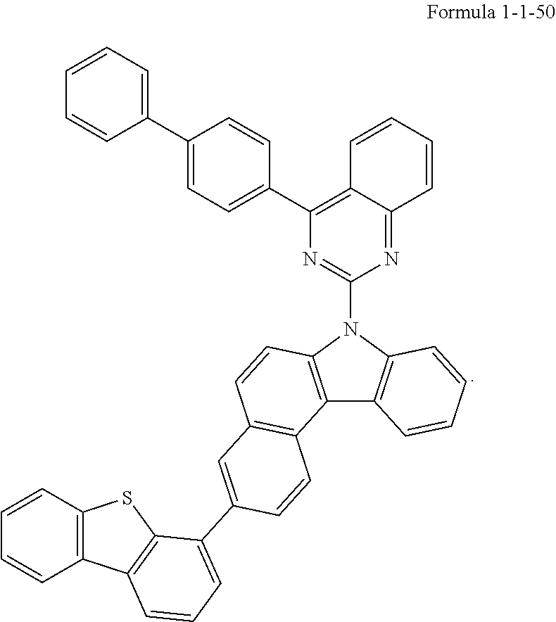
C12=C(N(C3=NC(C4=CC=C(C5=CC=CC=C5)C=C4)=C4C(=N3)C=CC=C4)C3=C1C=CC=C3)C=CC1=C2C=CC(C2=CC=CC3=C2SC2=C3C=CC=C2)=C1
